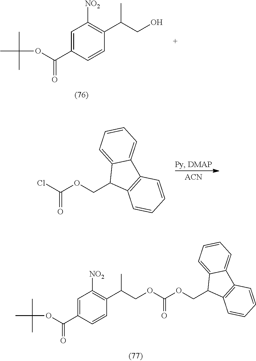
C1=C(C(=O)OC(C)(C)C)C=CC(C(C)CO)=C1[NO2].[ACN].ClC(OCC1C2=C(C3=CC=CC=C13)C=CC=C2)=O.O(C(OCC1C2=C(C3=CC=CC=C13)C=CC=C2)=O)CC(C1=C([NO2])C=C(C(OC(C)(C)C)=O)C=C1)C
